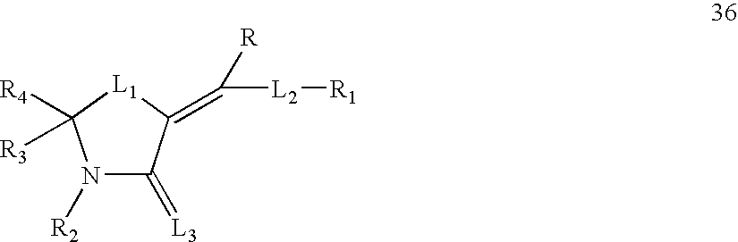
N1([R2])C(=[L3])C(=C([L2][R1])[R])[L1]C1([R4])[R3]
